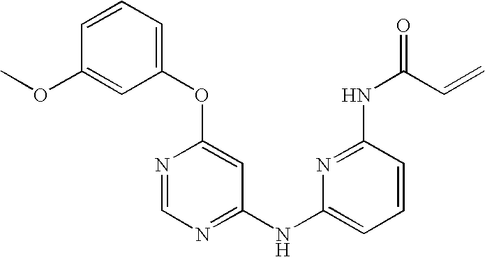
O(C1=CC(NC2=CC=CC(NC(=O)C=C)=N2)=NC=N1)C1=CC=CC(OC)=C1
